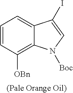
C1=CC([OBn])=C2C(=C1)C(I)=CN2[Boc]
